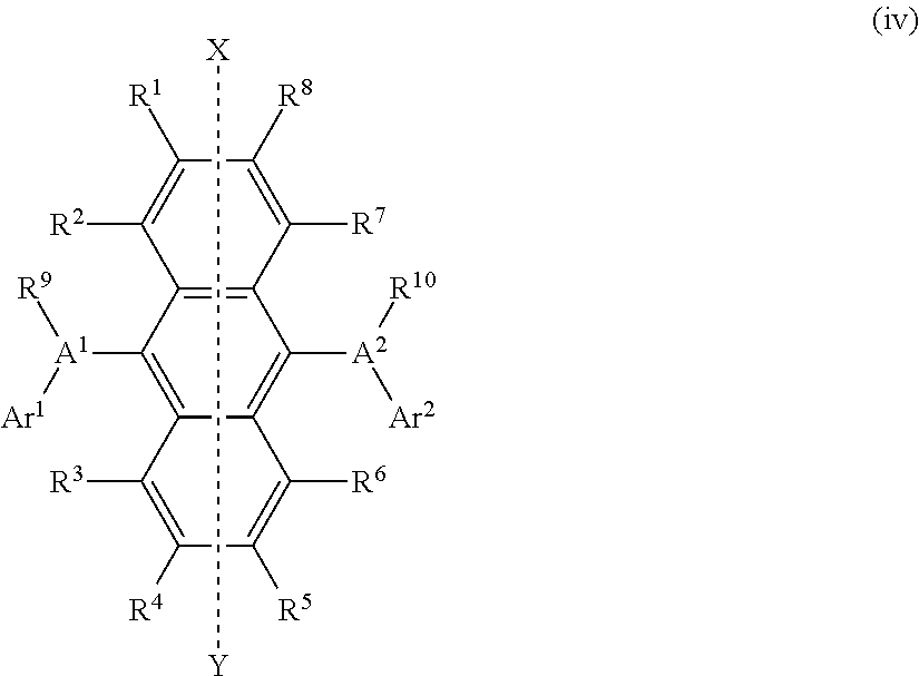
[X][Y].C1([A1]([Ar1])[R9])=C2C(=C([A2]([R10])[Ar2])C3=C1C([R2])=C([R1])C([R8])=C3[R7])C([R6])=C([R5])C([R4])=C2[R3]
